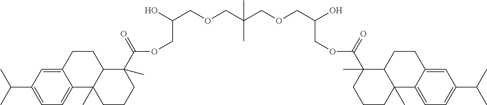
OC(COCC(COCC(O)COC(C1(C)CCCC2(C)C1CCC1=CC(C(C)C)=CC=C21)=O)(C)C)COC(C1(C)C2C(C)(CCC1)C1=CC=C(C(C)C)C=C1CC2)=O
